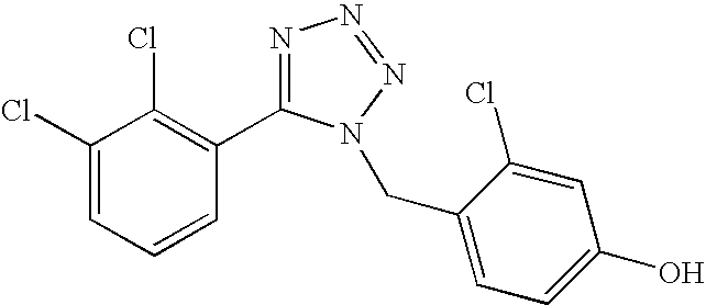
C1(Cl)=CC=CC(C2=NN=NN2CC2=CC=C(O)C=C2Cl)=C1Cl
